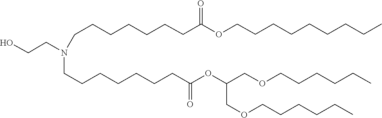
C(COCCCCCC)(OC(CCCCCCCN(CCCCCCCC(OCCCCCCCCC)=O)CCO)=O)COCCCCCC
